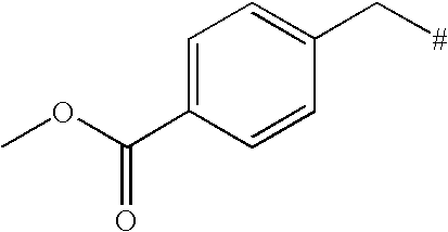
C1=C(C(OC)=O)C=CC(C[#])=C1
